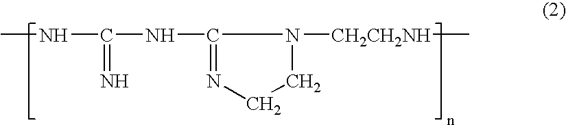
CNC(NC1=NCCN1[CH2CH2NH]C)=N
